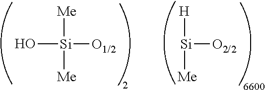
O[Si]([Me])([O1/2])[Me].[Si]([H])([O2/2])[Me]
